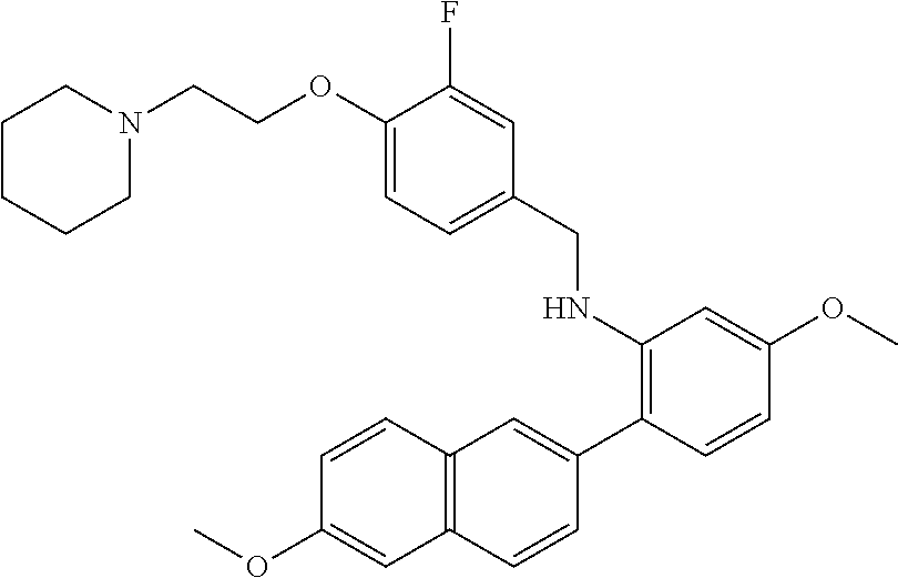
C1CCCN(CCOC2=CC=C(CNC3=C(C4=CC5=C(C=C4)C=C(OC)C=C5)C=CC(OC)=C3)C=C2F)C1
